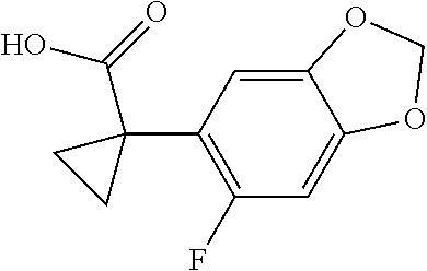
C1(F)=C(C2(C(O)=O)CC2)C=C2C(=C1)OCO2
